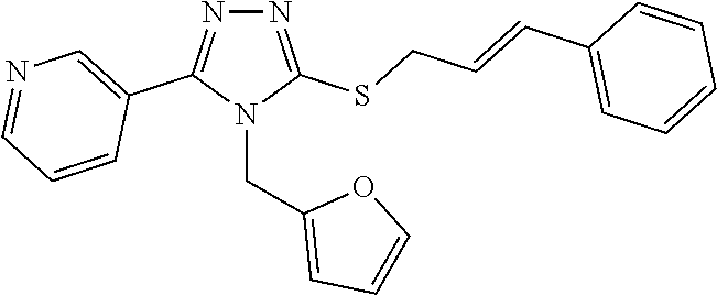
N1=C(SCC=CC2=CC=CC=C2)N(CC2=CC=CO2)C(C2=CN=CC=C2)=N1
